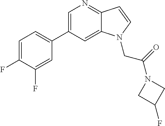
C1=C(C2=CC=C(F)C(F)=C2)C=C2C(=N1)C=CN2CC(=O)N1CC(F)C1
